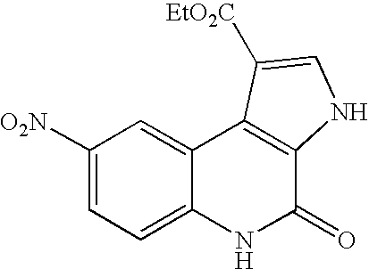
[O2N]C1=CC=C2C(=C1)C1=C(C(=O)N2)NC=C1[EtO2C]
